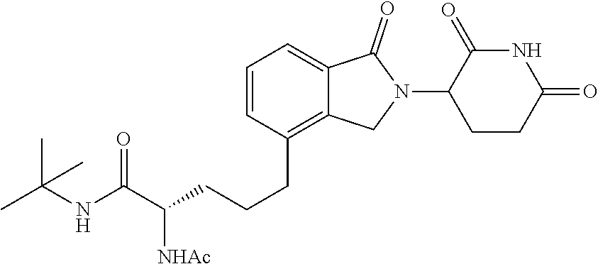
C(CCC1=C2C(=CC=C1)C(=O)N(C1CCC(=O)NC1=O)C2)C(C(NC(C)(C)C)=O)[NHAc]
